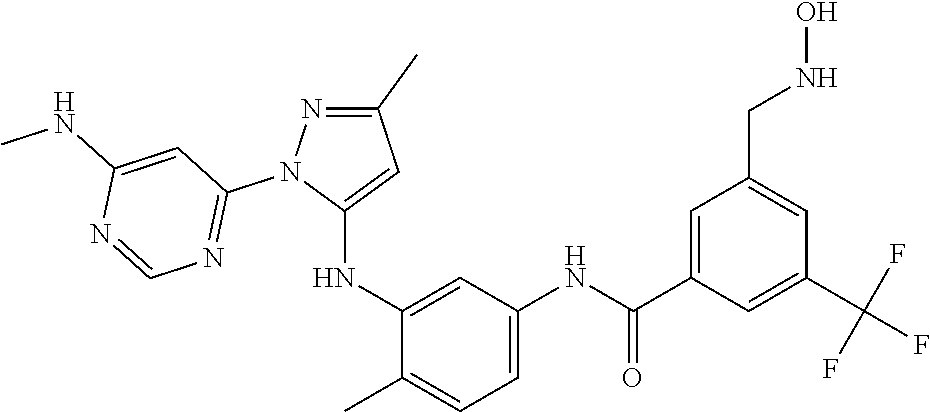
C1(C)=NN(C2=NC=NC(NC)=C2)C(NC2=CC(NC(C3=CC(CNO)=CC(C(F)(F)F)=C3)=O)=CC=C2C)=C1
